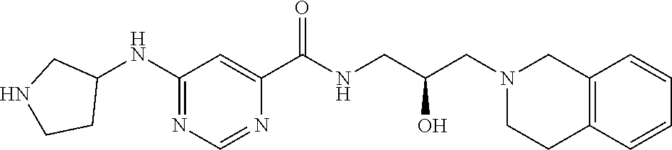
C1(NC2CNCC2)=NC=NC(C(NCC(CN2CCC3=C(C2)C=CC=C3)O)=O)=C1
